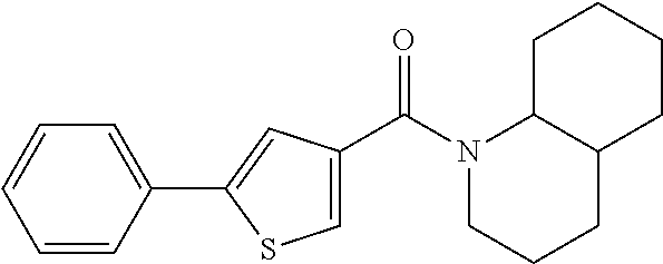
N1(C(=O)C2=CSC(C3=CC=CC=C3)=C2)CCCC2C1CCCC2
